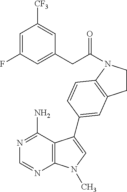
C1(CC(=O)N2CCC3=C2C=CC(C2=CN(C)C4=C2C(N)=NC=N4)=C3)=CC(F)=CC([CF3])=C1
